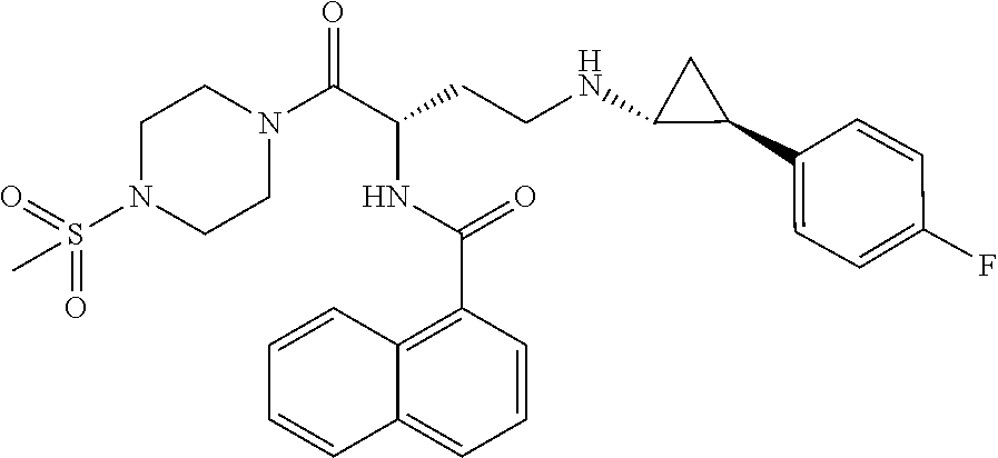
C1N(S(=O)(=O)C)CCN(C(C(CCNC2C(C3=CC=C(F)C=C3)C2)NC(C2=C3C(=CC=C2)C=CC=C3)=O)=O)C1
